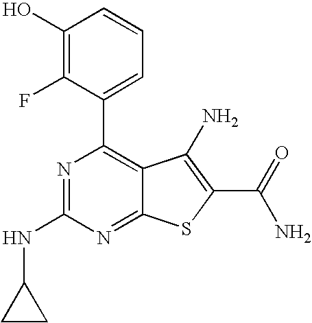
C1(C2=CC=CC(O)=C2F)=C2C(=NC(NC3CC3)=N1)SC(C(N)=O)=C2N
